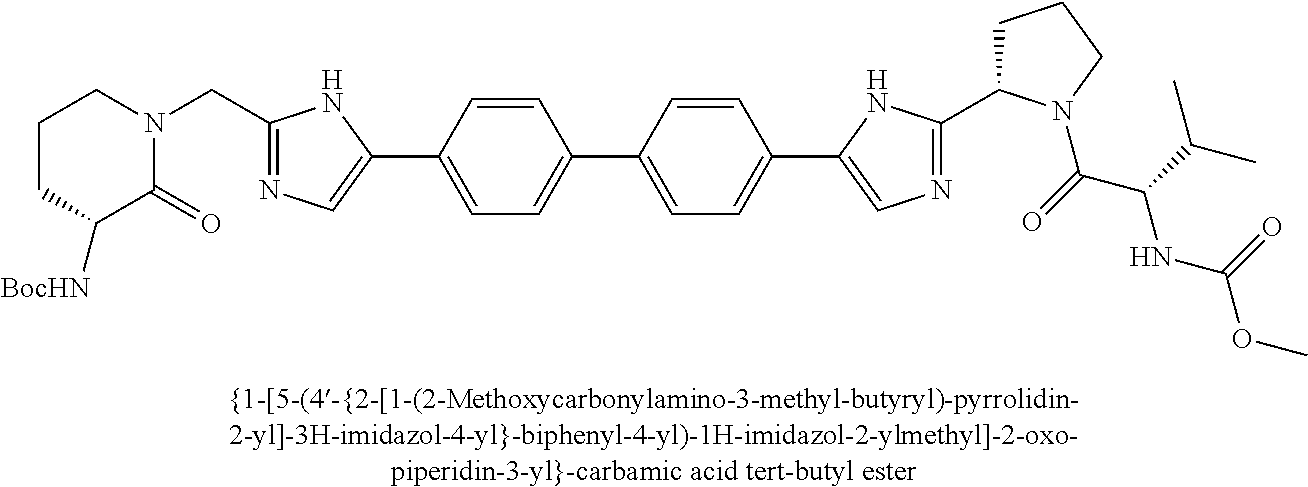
C1(C2=CC=C(C3=CN=C(C4CCCN4C(C(NC(=O)OC)C(C)C)=O)N3)C=C2)=CC=C(C2=CN=C(CN3CCCC([BocHN])C3=O)N2)C=C1
